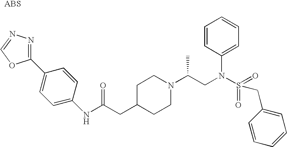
C1(C2=CC=C(NC(CC3CCN(C(CN(S(=O)(=O)CC4=CC=CC=C4)C4=CC=CC=C4)C)CC3)=O)C=C2)=NN=CO1
